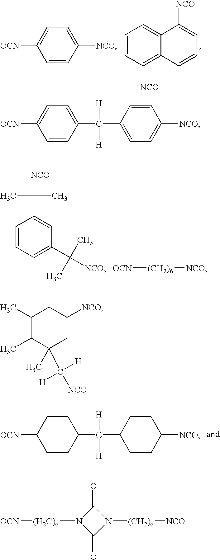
[OCN]C1=CC=C(C(C2=CC=C([NCO])C=C2)([H])[H])C=C1.C1(C)C(C)C(C)(C([NCO])([H])[H])CC([NCO])C1.[OCN]C1CCC(C(C2CCC([NCO])CC2)([H])[H])CC1.C1(=O)N([(CH2)6][NCO])C(=O)N1[(H2C)6][OCN].[OCN][(CH2)6][NCO].C1=CC=C(C([NCO])(C)C)C=C1C([NCO])(C)C.[OCN]C1=CC=C([NCO])C=C1.C1=CC([NCO])=C2C(=C1)C([NCO])=CC=C2
